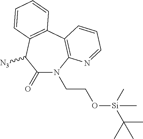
C1(=O)N(CCO[Si](C(C)(C)C)(C)C)C2=C(C3=C(C1[N3])C=CC=C3)C=CC=N2
